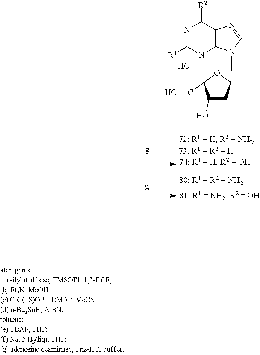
N1C2=C(C([R2])NC1[R1])N=CN2C1CC(O)C(CO)(C#C)O1
